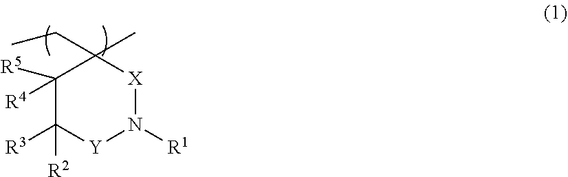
C1([R4])([R5])C([R3])([R2])[Y]N([R1])[X]C1(CC)C
